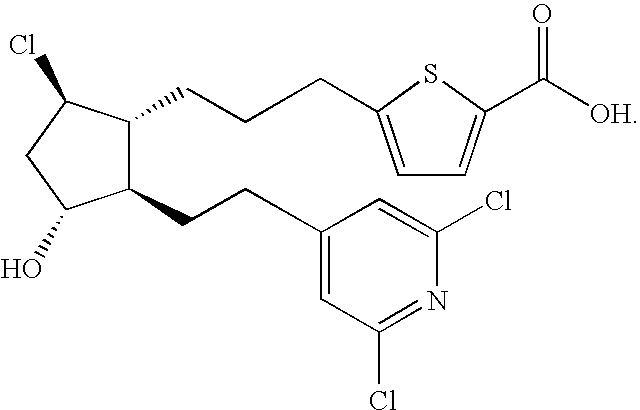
C1(CCC2=CC(Cl)=NC(Cl)=C2)C(CCCC2=CC=C(C([OH])=O)S2)C(Cl)CC1O
